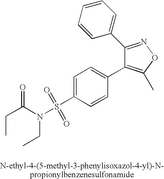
C(C(N(S(C1=CC=C(C2=C(C)ON=C2C2=CC=CC=C2)C=C1)(=O)=O)CC)=O)C
